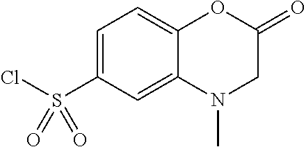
C1=C(S(Cl)(=O)=O)C=C2C(=C1)OC(=O)CN2C
